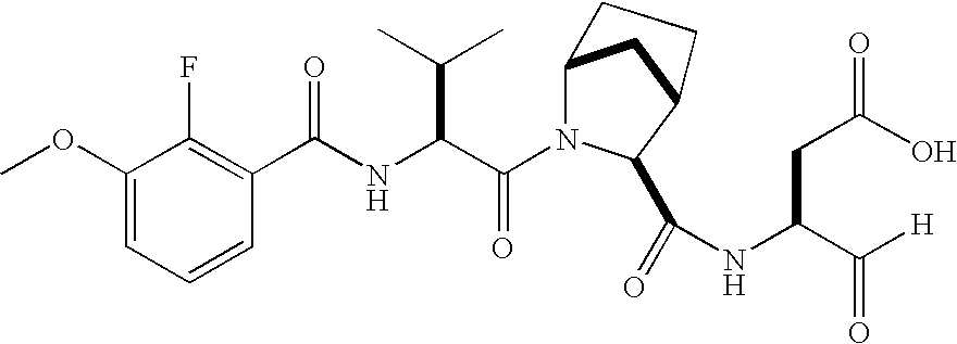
C1=CC=C(OC)C(F)=C1C(NC(C(N1C2CC(C1C(=O)NC(CC(O)=O)C([H])=O)CC2)=O)C(C)C)=O
